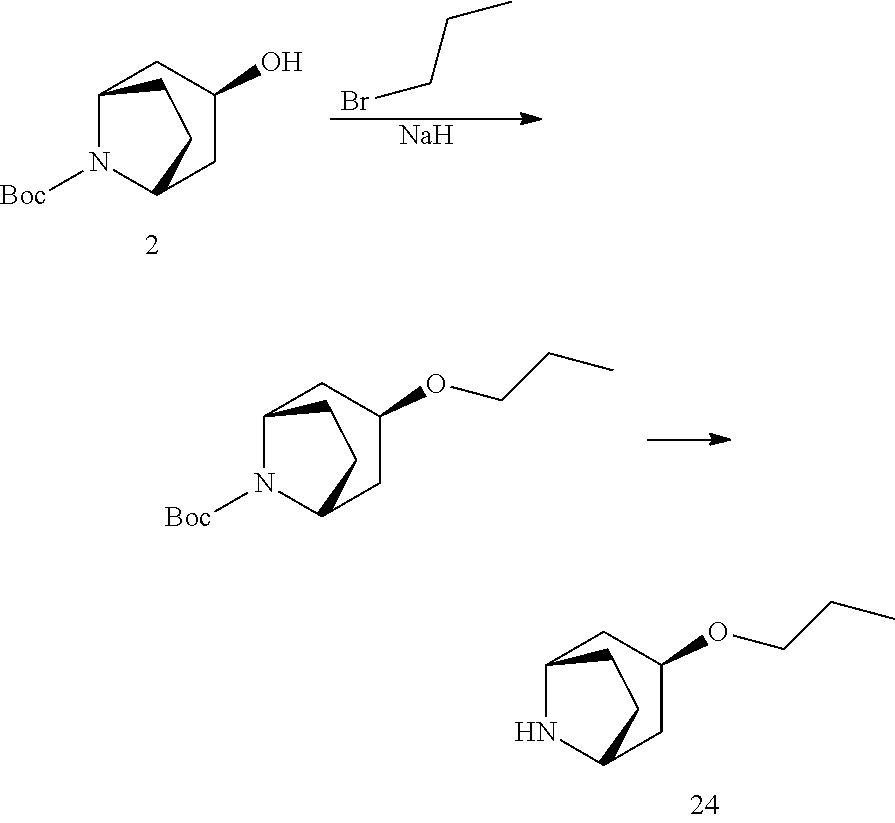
C12NC(CC(OCCC)C1)CC2.C12N([Boc])C(CC(O)C1)CC2.BrCCC.[Na].C12N([Boc])C(CC(OCCC)C1)CC2
